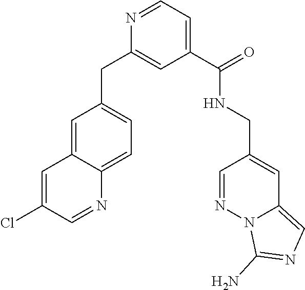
C1=NC(CC2=CC=C3C(=C2)C=C(Cl)C=N3)=CC(C(=O)NCC2=CC3=CN=C(N)N3N=C2)=C1
